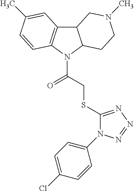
C12C3=C(N(C(CSC4=NN=NN4C4=CC=C(Cl)C=C4)=O)C1CCN(C)C2)C=CC(C)=C3
